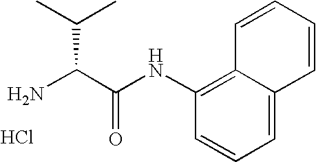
NC(C(NC1=C2C(=CC=C1)C=CC=C2)=O)C(C)C.Cl
